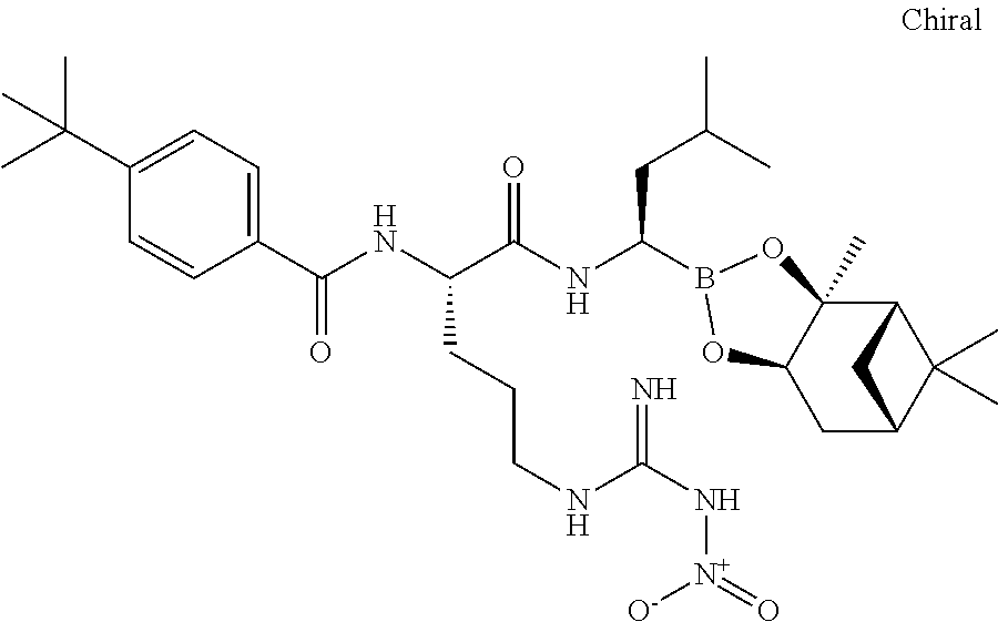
C12C3(C)C(CC(C1(C)C)C2)OB(C(NC(C(NC(C1=CC=C(C(C)(C)C)C=C1)=O)CCCNC(N[N+]([O-])=O)=N)=O)CC(C)C)O3
